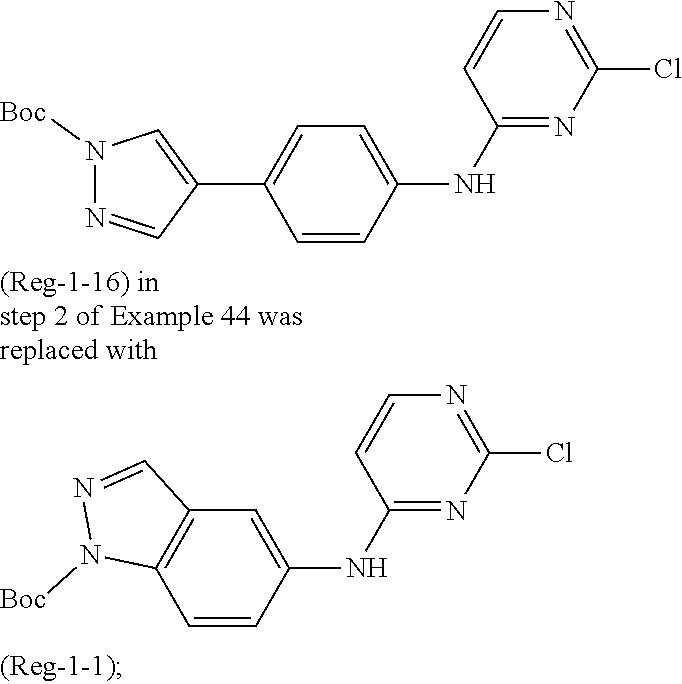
C1=CC(NC2=NC(Cl)=NC=C2)=CC=C1C1=CN([Boc])N=C1.C1=CC(NC2=NC(Cl)=NC=C2)=CC2=C1N([Boc])N=C2
